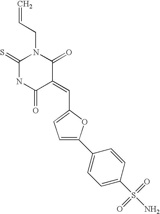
C1(=S)NC(=O)C(=CC2=CC=C(C3=CC=C(S(N)(=O)=O)C=C3)O2)C(=O)N1CC=C
